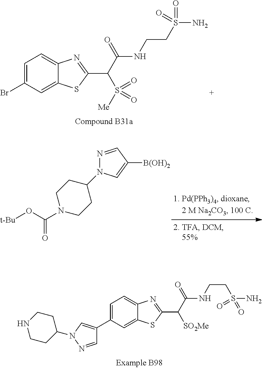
C1=NN(C2CCNCC2)C=C1C1=CC=C2C(=C1)SC(C(C(=O)NCCS(N)(=O)=O)[SO2Me])=N2.C1=C(Br)C=C2C(=C1)N=C(C(C(=O)NCCS(N)(=O)=O)S([Me])(=O)=O)S2.N1=CC([B(OH)2])=CN1C1CCN(C(O[t-Bu])=O)CC1
